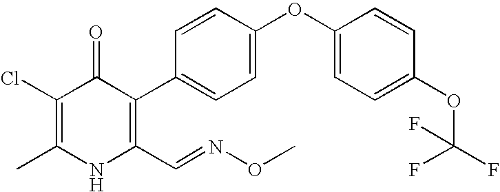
C1=C(OC2=CC=C(OC(F)(F)F)C=C2)C=CC(C2=C(C=NOC)NC(C)=C(Cl)C2=O)=C1
